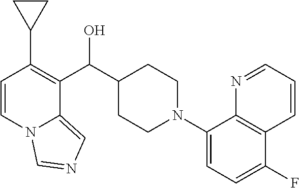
C1=CN2C(=CN=C2)C(C(C2CCN(C3=CC=C(F)C4=C3N=CC=C4)CC2)O)=C1C1CC1
